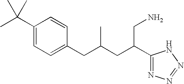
C1(CC(CC(C2=NN=NN2)CN)C)=CC=C(C(C)(C)C)C=C1
